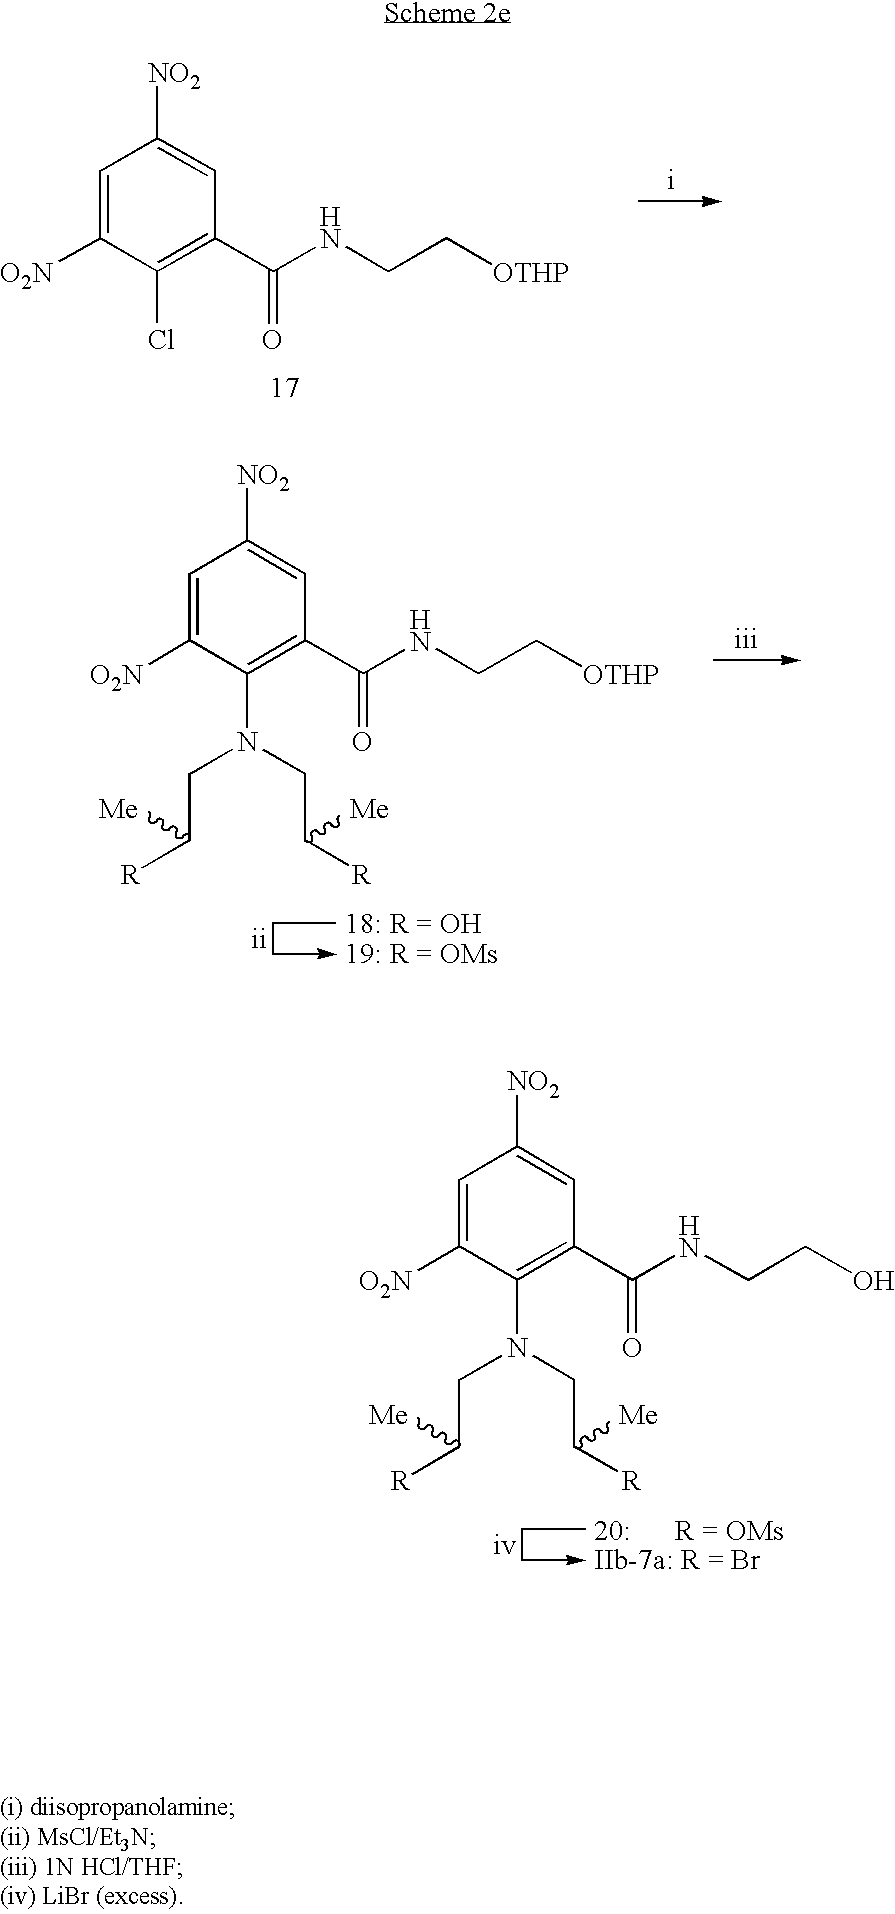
C1=C([O2N])C(N(CC([R])[Me])CC([R])[Me])=C(C(NCCO)=O)C=C1[NO2].C1=C([O2N])C(Cl)=C(C(NCC[OTHP])=O)C=C1[NO2].C1=C([O2N])C(N(CC([R])[Me])CC([R])[Me])=C(C(NCC[OTHP])=O)C=C1[NO2]
